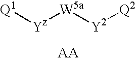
[Q1][Yz][W5a][Y2][Q2].[AA]
